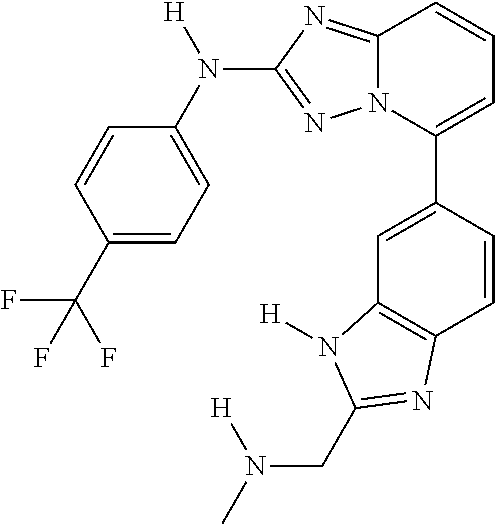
C1(C(F)(F)F)=CC=C(N([H])C2=NN3C(=N2)C=CC=C3C2=CC3=C(C=C2)N=C(CN(C)[H])N3[H])C=C1
